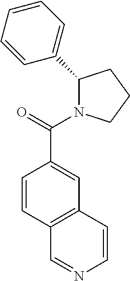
C1(C2=CC=CC=C2)N(C(=O)C2=CC3=C(C=C2)C=NC=C3)CCC1
